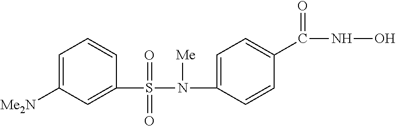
C1(S(N(C2=CC=C(C(NO)=O)C=C2)[Me])(=O)=O)=CC([Me2N])=CC=C1
